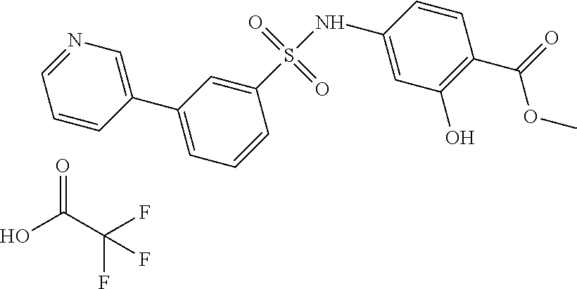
C1=NC=C(C2=CC=CC(S(NC3=CC(O)=C(C(=O)OC)C=C3)(=O)=O)=C2)C=C1.OC(C(F)(F)F)=O
